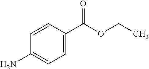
C1=C(C(OCC)=O)C=CC(N)=C1
